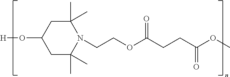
C1C(C)(C)N(CCOC(CCC(OC)=O)=O)C(C)(C)CC1O[H]
